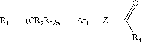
[R1][(CR2R3)m][Ar1][Z]C([R4])=O
